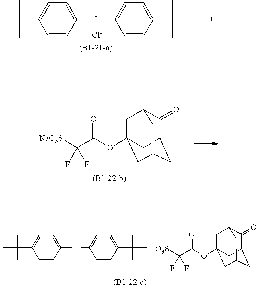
C1([I+]C2=CC=C(C(C)(C)C)C=C2)=CC=C(C(C)(C)C)C=C1.[Cl-].C1(=O)C2CC3CC(OC(C([NaO3S])(F)F)=O)(CC1C3)C2.C1([I+]C2=CC=C(C(C)(C)C)C=C2)=CC=C(C(C)(C)C)C=C1.C1(=O)C2CC3CC(OC(C([-O3S])(F)F)=O)(CC1C3)C2
